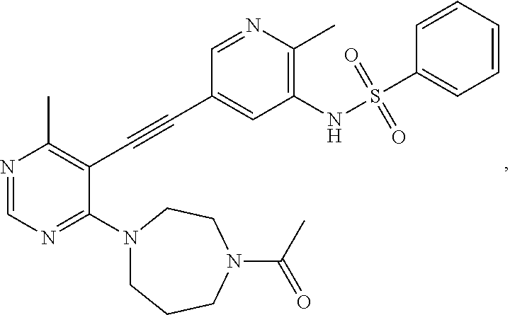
N1=CN=C(N2CCCN(C(C)=O)CC2)C(C#CC2=CC(NS(=O)(=O)C3=CC=CC=C3)=C(C)N=C2)=C1C
